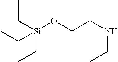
CC[Si](CC)(CC)OCCNCC
